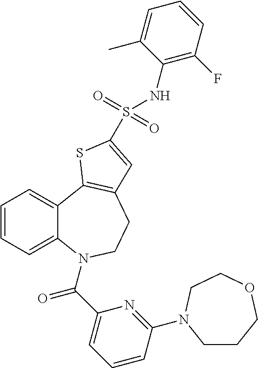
C1=CC=C2C(=C1)C1=C(CCN2C(C2=CC=CC(N3CCCOCC3)=N2)=O)C=C(S(=O)(=O)NC2=C(F)C=CC=C2C)S1
